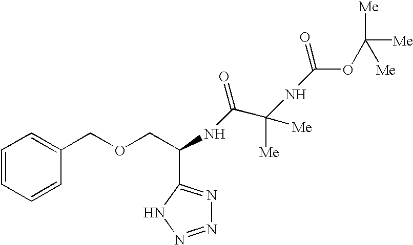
C1=CC=CC(COCC(NC(C(NC(=O)OC([Me])([Me])[Me])([Me])[Me])=O)C2=NN=NN2)=C1
